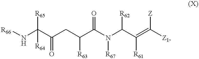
[R66]NC(C(CC(C(N(C(C(=C([Z1])[Z])[R61])[R62])[R67])=O)[R63])=O)([R64])[R65]
